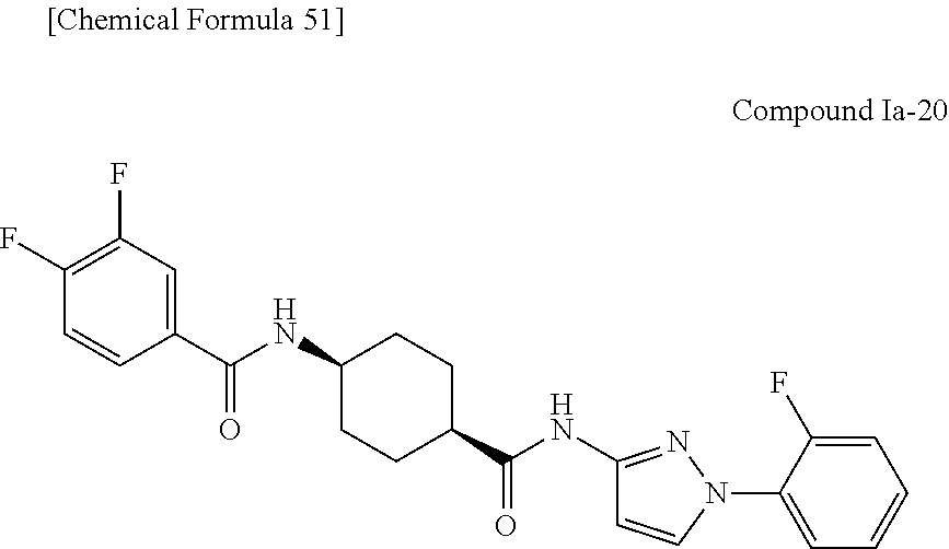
C1(F)=C(F)C=C(C(NC2CCC(C(NC3=NN(C4=CC=CC=C4F)C=C3)=O)CC2)=O)C=C1
